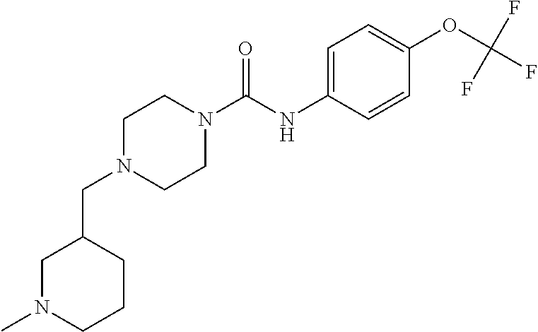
C1(CN2CCN(C(=O)NC3=CC=C(OC(F)(F)F)C=C3)CC2)CN(C)CCC1
